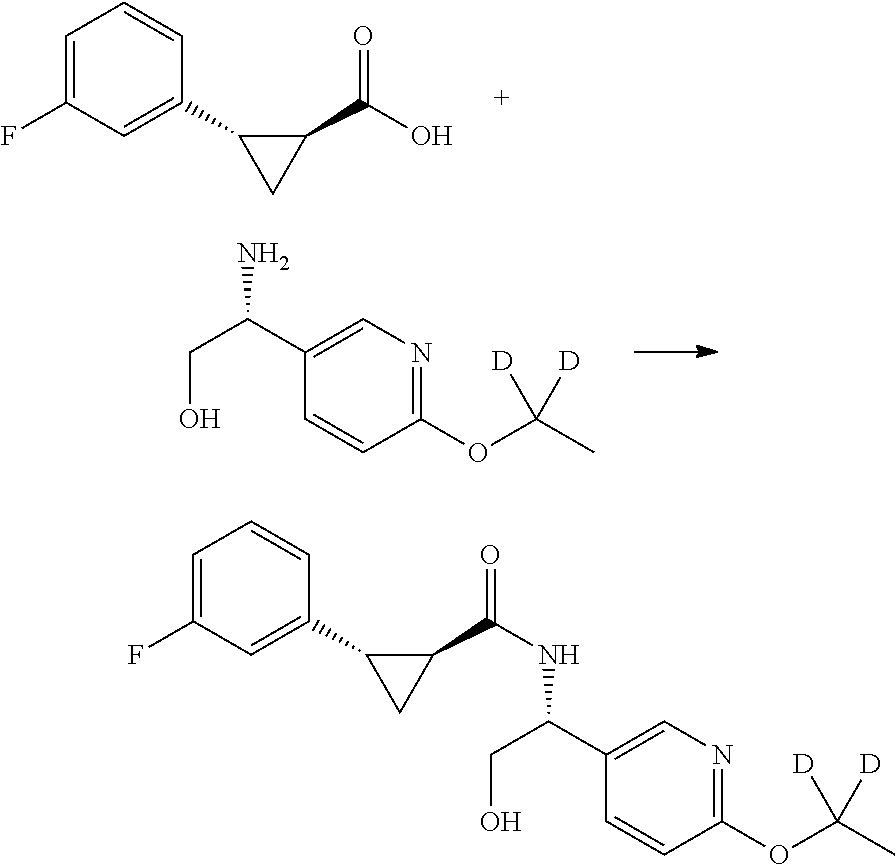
OCC(C1=CN=C(OC(C)([D])[D])C=C1)N.C1=C(F)C=C(C2CC2C(O)=O)C=C1.C1=C(F)C=C(C2CC2C(=O)NC(CO)C2=CN=C(OC(C)([D])[D])C=C2)C=C1
